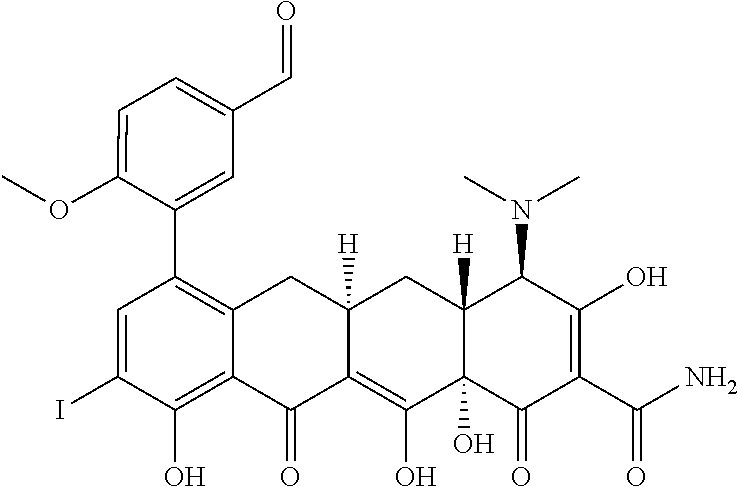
C1=C(I)C(O)=C2C(=C1C1=CC(C=O)=CC=C1OC)CC1([H])C(=C(O)C3(O)C([H])(C1)C(N(C)C)C(O)=C(C(N)=O)C3=O)C2=O
